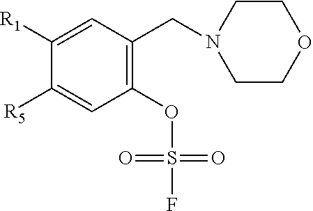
C1([R1])=CC(CN2CCOCC2)=C(OS(=O)(F)=O)C=C1[R5]
